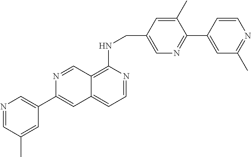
C1(C)=CC(CNC2=C3C(=CC=N2)C=C(C2=CN=CC(C)=C2)N=C3)=CN=C1C1=CC(C)=NC=C1
